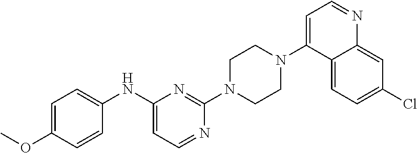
C1=C(OC)C=CC(NC2=CC=NC(N3CCN(C4=CC=NC5=CC(Cl)=CC=C45)CC3)=N2)=C1
